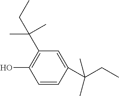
C1=CC(C(CC)(C)C)=CC(C(CC)(C)C)=C1O
